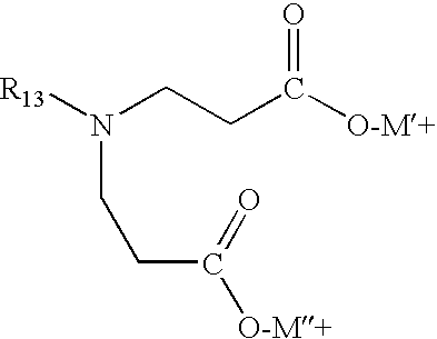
N(CCC([O-M+])=O)([R13])CCC([O-M+])=O
